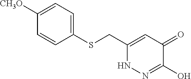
C1(SCC2=CC(=O)C(O)=NN2)=CC=C([CH3O])C=C1
